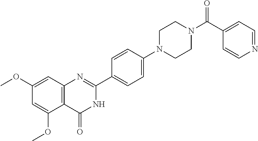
COC1=CC2=C(C(OC)=C1)C(=O)NC(C1=CC=C(N3CCN(C(C4=CC=NC=C4)=O)CC3)C=C1)=N2
